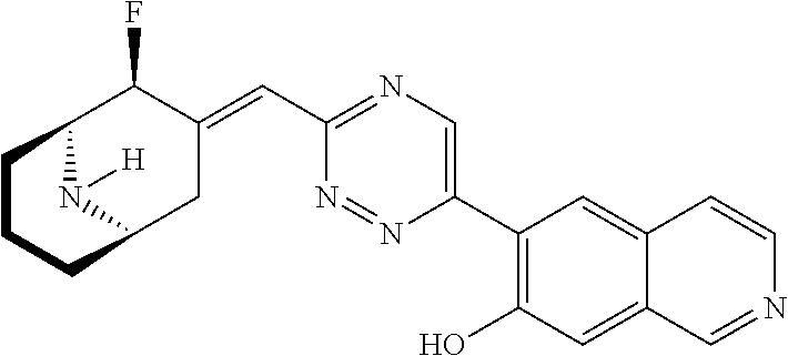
C12N([H])C(CC(=CC3=NC=C(C4=C(O)C=C5C(=C4)C=CN=C5)N=N3)C1F)CCC2
